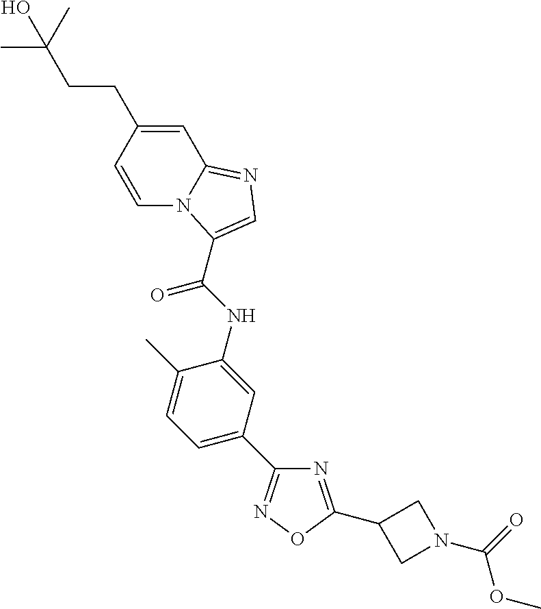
N1=C(C2CN(C(OC)=O)C2)ON=C1C1=CC=C(C)C(NC(=O)C2=CN=C3N2C=CC(CCC(C)(C)O)=C3)=C1
